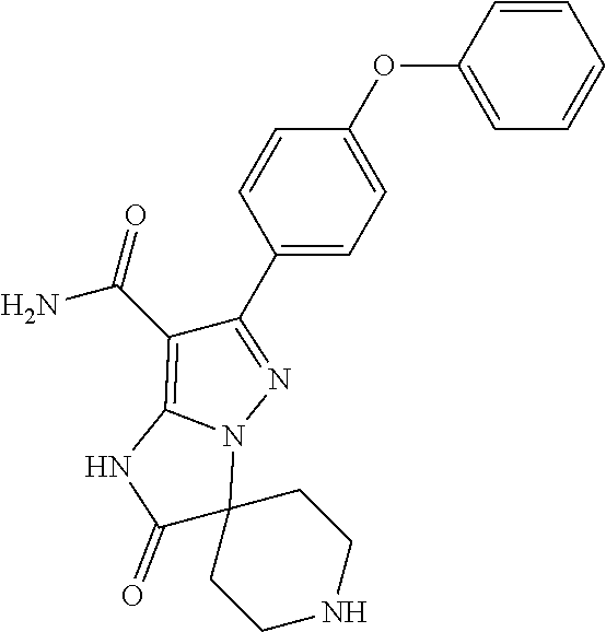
C1=CC(OC2=CC=C(C3=NN4C5(CCNCC5)C(=O)NC4=C3C(=O)N)C=C2)=CC=C1
